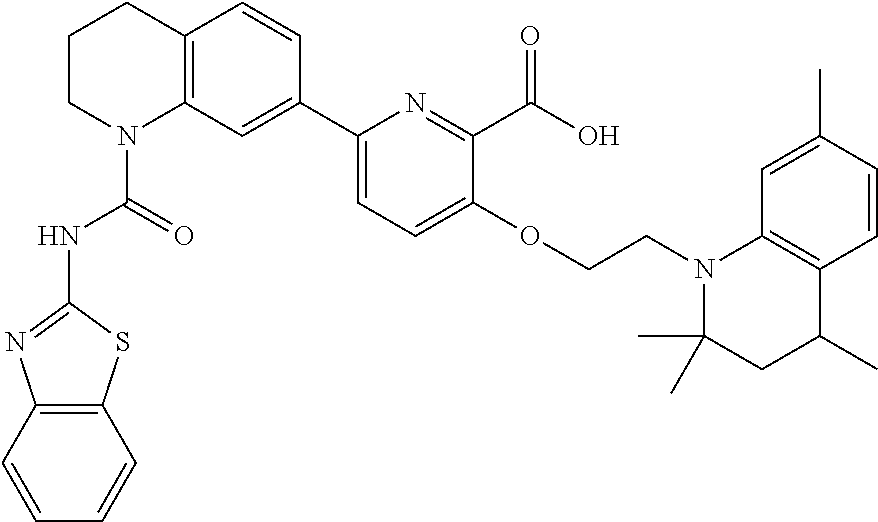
C1CN(C(=O)NC2=NC3=C(S2)C=CC=C3)C2=C(C1)C=CC(C1=CC=C(OCCN3C(C)(C)CC(C)C4=C3C=C(C)C=C4)C(C(O)=O)=N1)=C2
